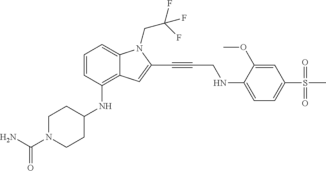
C(N1CCC(NC2=C3C(=CC=C2)N(CC(F)(F)F)C(C#CCNC2=CC=C(S(C)(=O)=O)C=C2OC)=C3)CC1)(N)=O
